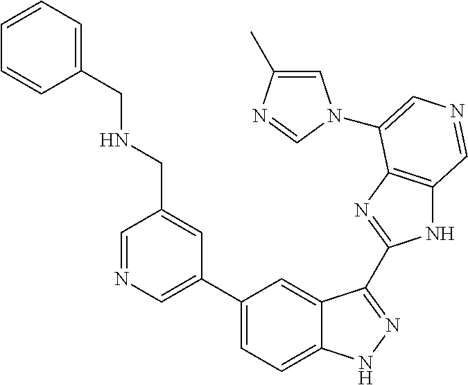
C1(C2=CN=CC(CNCC3=CC=CC=C3)=C2)=CC=C2C(=C1)C(C1=NC3=C(N1)C=NC=C3N1C=C(C)N=C1)=NN2
